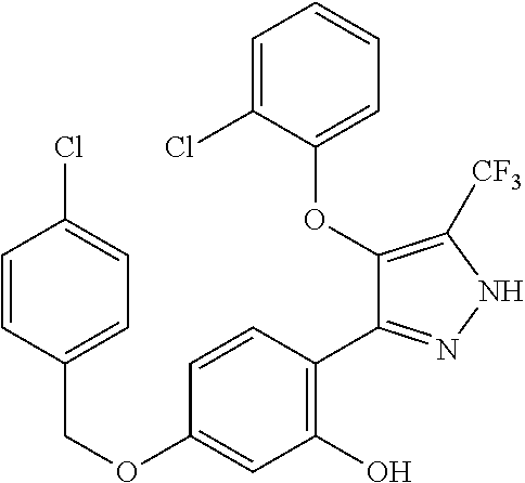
C(OC1=CC(O)=C(C2=NNC([CF3])=C2OC2=CC=CC=C2Cl)C=C1)C1=CC=C(Cl)C=C1
